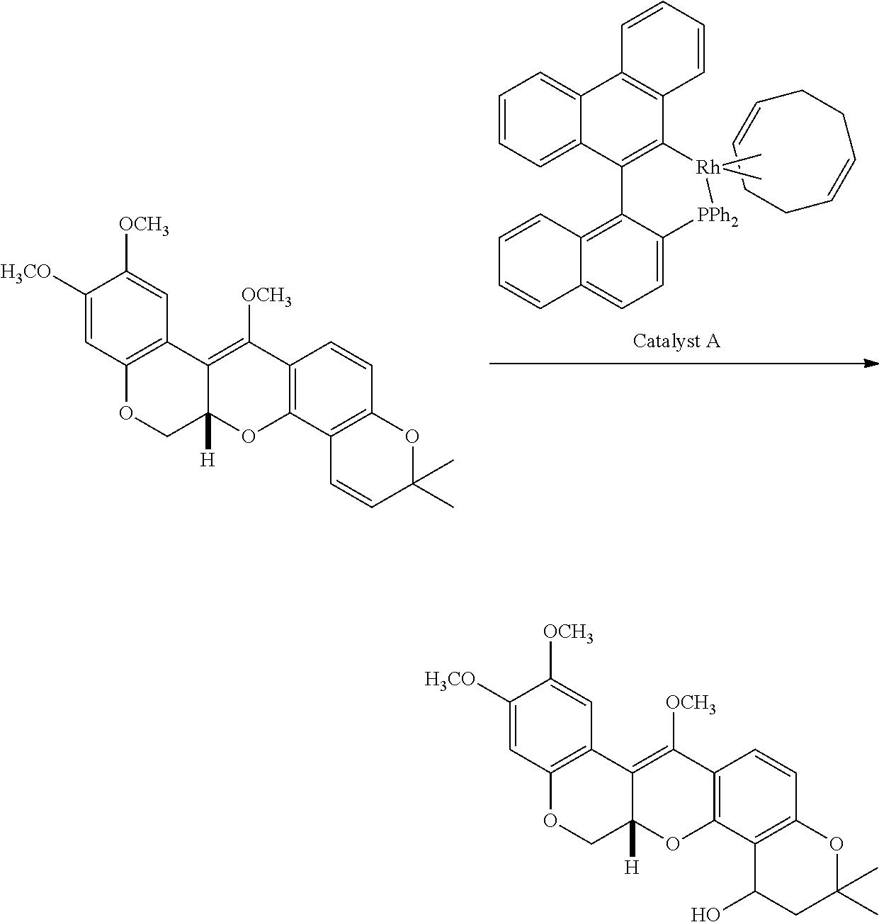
C1=CCCC=CCC1.C1=CC=C2C(=C1)C1=C(C3=C2C2=C4C(=CC=C2[PPh2][Rh]3(C)C)C=CC=C4)C=CC=C1.C1([H3CO])=CC2=C(C=C1[OCH3])C1=C([OCH3])C3=C(OC1([H])CO2)C1=C(C=C3)OC(C)(C)C=C1.C1([H3CO])=CC2=C(C=C1[OCH3])C1=C([OCH3])C3=C(OC1([H])CO2)C1=C(C=C3)OC(C)(C)CC1O
